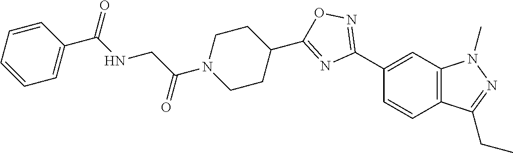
C1(C2=NOC(C3CCN(C(=O)CNC(C4=CC=CC=C4)=O)CC3)=N2)=CC2=C(C=C1)C(CC)=NN2C
